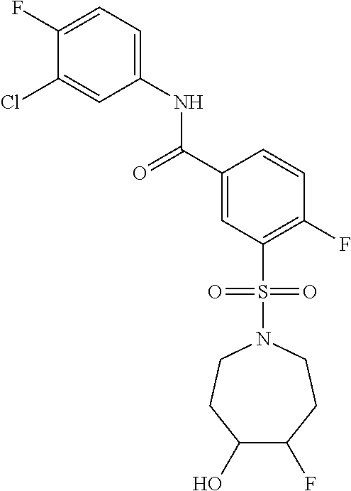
C1(O)CCN(S(C2=C(F)C=CC(C(=O)NC3=CC=C(F)C(Cl)=C3)=C2)(=O)=O)CCC1F
